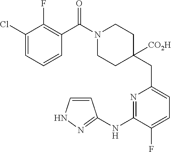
C1(Cl)=CC=CC(C(=O)N2CCC(CC3=CC=C(F)C(NC4=NNC=C4)=N3)([CO2H])CC2)=C1F
